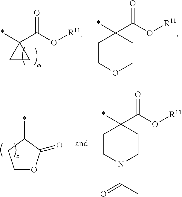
*C1(C(O[R11])=O)CC1.*C1(C(O[R11])=O)CCOCC1.C1OC(=O)C(*)C1.*C1(C(O[R11])=O)CCN(C(=O)C)CC1
